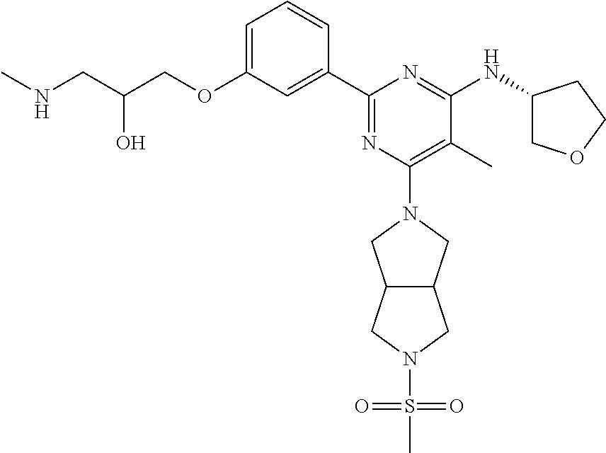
C1=C(OCC(CNC)O)C=C(C2=NC(N3CC4C(C3)CN(S(C)(=O)=O)C4)=C(C)C(NC3COCC3)=N2)C=C1
